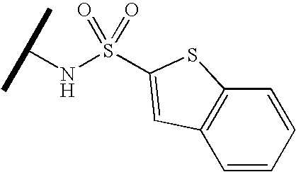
C1=CC=CC2=C1C=C(S(NC(C)C)(=O)=O)S2
